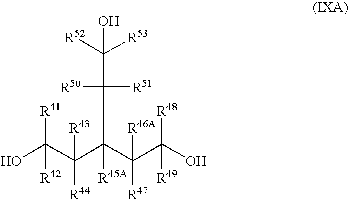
OC(C(C(C(C(O)([R48])[R49])([R46A])[R47])([R45A])C([R50])([R51])C([R52])([R53])O)([R43])[R44])([R42])[R41]
